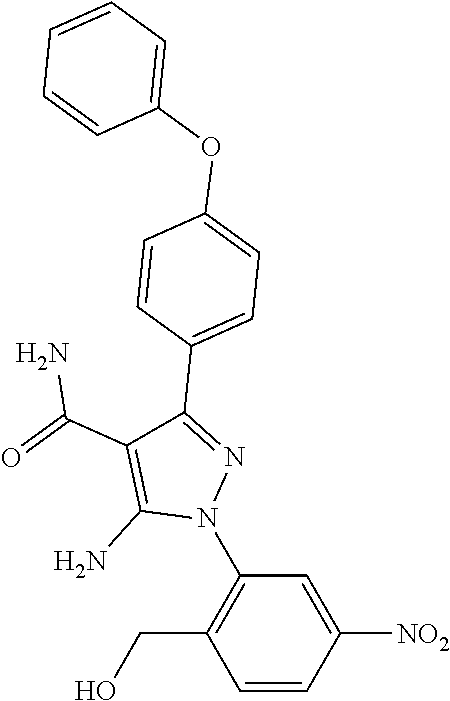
C1=CC([NO2])=CC(N2N=C(C3=CC=C(OC4=CC=CC=C4)C=C3)C(C(=O)N)=C2N)=C1CO
